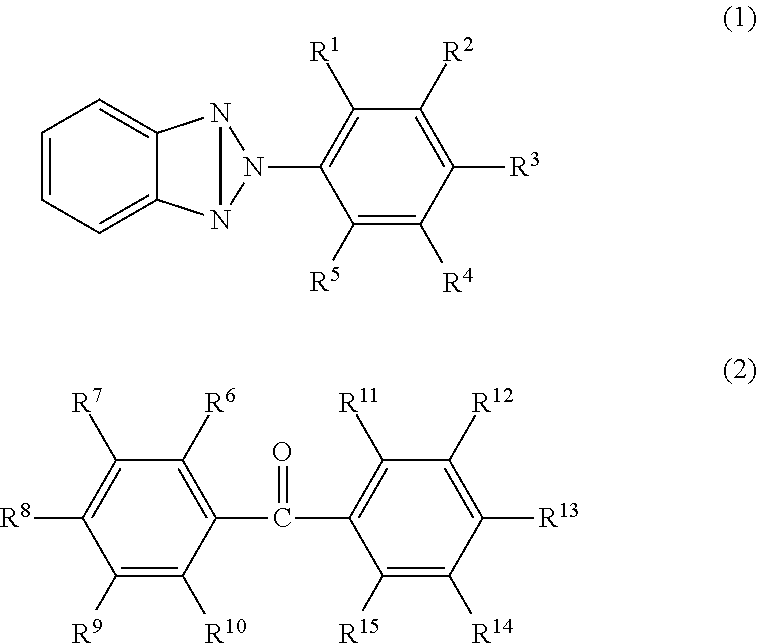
C1([R9])=C([R10])C(C(C2=C([R11])C([R12])=C([R13])C([R14])=C2[R15])=O)=C([R6])C([R7])=C1[R8].C1=CC=C2C(=C1)N1N(C3=C([R1])C([R2])=C([R3])C([R4])=C3[R5])N21
